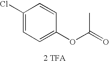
C1(Cl)=CC=C(OC(C)=O)C=C1.[2 TFA]
